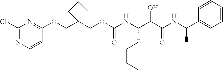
O(CC1(COC(NC(C(C(NC(C2=CC=CC=C2)C)=O)O)CCCC)=O)CCC1)C1=NC(Cl)=NC=C1
